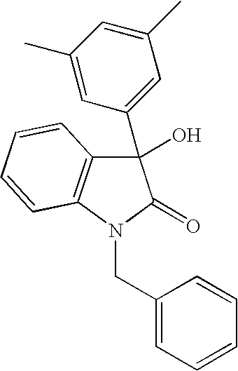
OC1(C2=CC(C)=CC(C)=C2)C2=C(N(CC3=CC=CC=C3)C1=O)C=CC=C2
